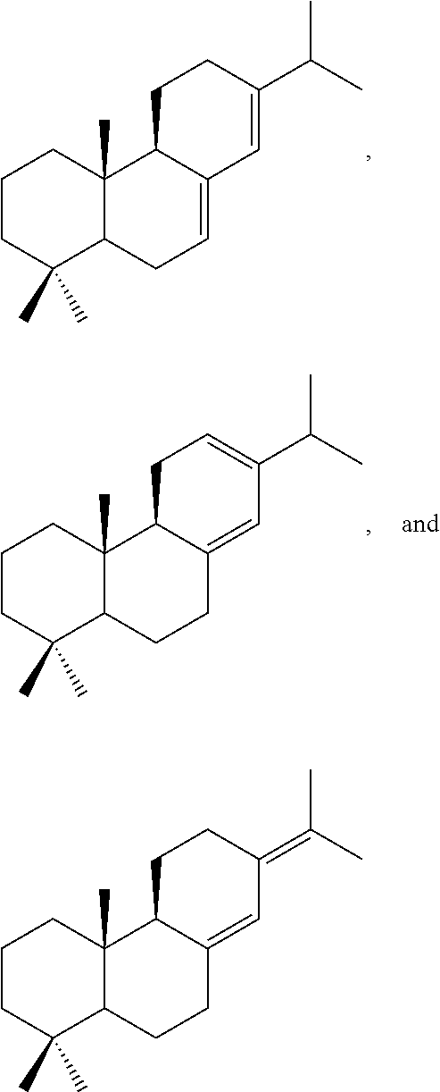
C1CC(C)(C)C2C(C)(C1)C1C(=CC2)C=C(C(C)C)CC1.C1CC(C)(C)C2C(C)(C1)C1C(=CC(C(C)C)=CC1)CC2.C1CC(C)(C)C2C(C)(C1)C1C(=CC(=C(C)C)CC1)CC2
